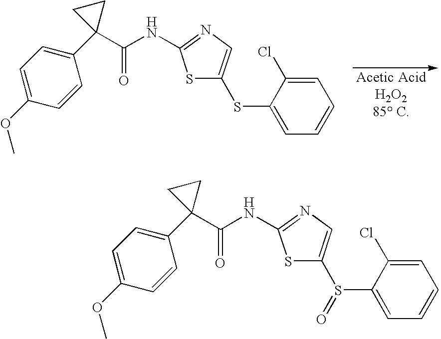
C1=C(OC)C=CC(C2(C(NC3=NC=C(SC4=CC=CC=C4Cl)S3)=O)CC2)=C1.C1=C(OC)C=CC(C2(C(NC3=NC=C(S(C4=CC=CC=C4Cl)=O)S3)=O)CC2)=C1
